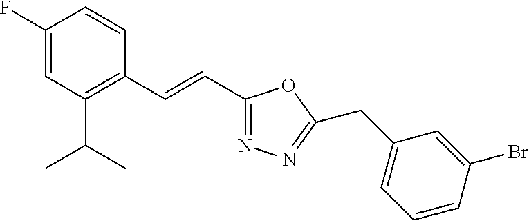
C1(F)=CC(C(C)C)=C(C=CC2=NN=C(CC3=CC=CC(Br)=C3)O2)C=C1
